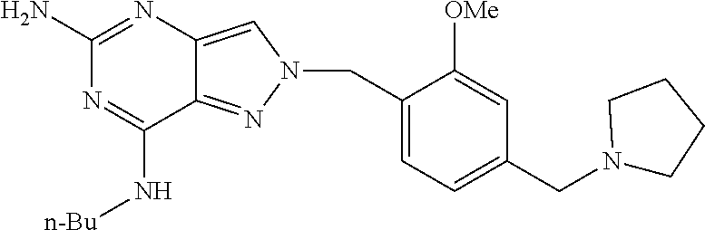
N1=C(N)N=C(N[n-Bu])C2=NN(CC3=CC=C(CN4CCCC4)C=C3[OMe])C=C12
